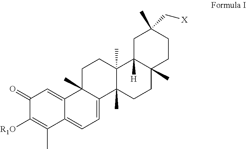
C1(=O)C([R1O])=C(C)C2=CC=C3C(C)(C2=C1)CCC1(C)C3(C)CCC2(C)C1([H])CC(C)(C[X])CC2
